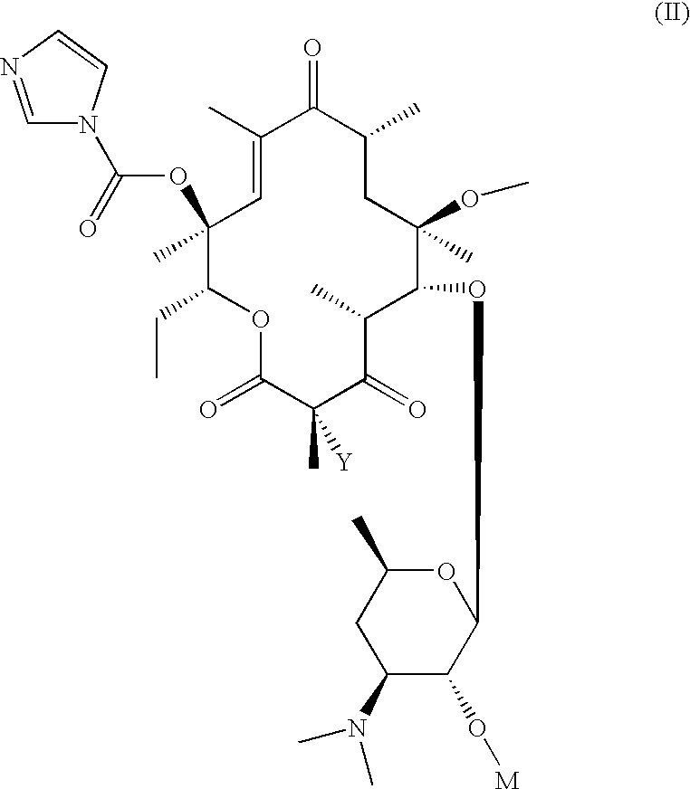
C1=NC=CN1C(=O)OC1(C)C=C(C)C(=O)C(C)CC(C)(OC)C(OC2OC(C)CC(N(C)C)C2O[M])C(C)C(=O)C(C)([Y])C(=O)OC1CC
